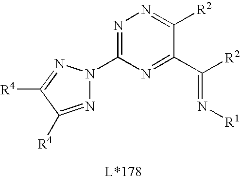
N1=C(N2N=C([R4])C([R4])=N2)N=C(C([R2])=N[R1])C([R2])=N1
